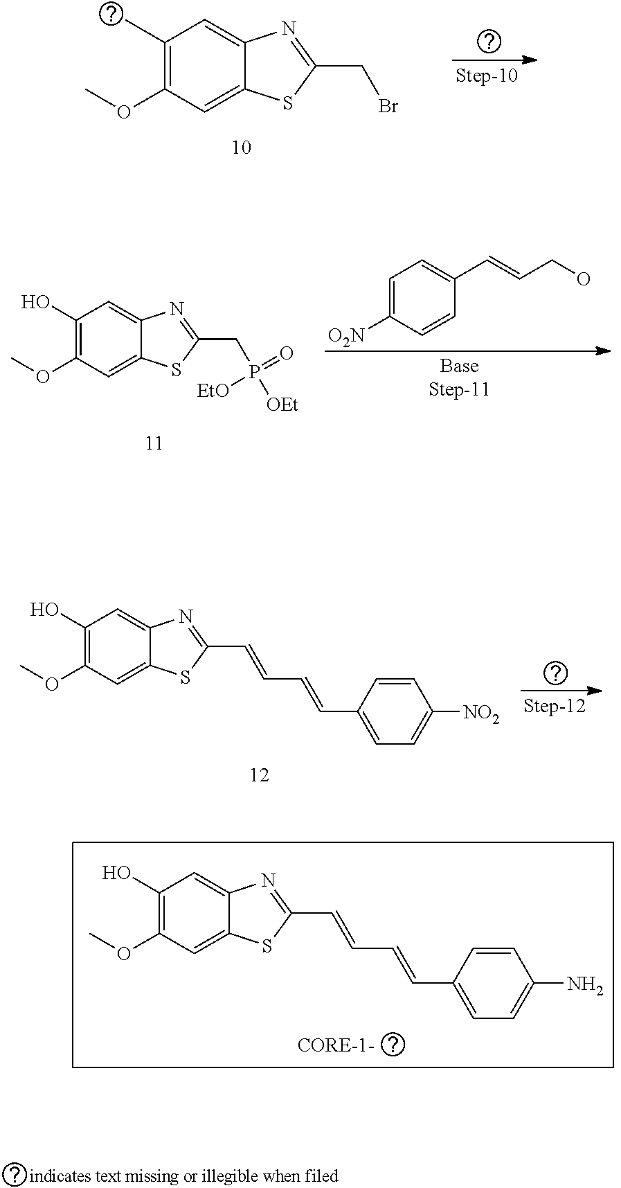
C1(C)=C(OC)C=C2C(=C1)N=C(CBr)S2.C1(O)=C(OC)C=C2C(=C1)N=C(CP([EtO])(=O)[OEt])S2.C1=C([O2N])C=CC(C=CCO)=C1.C1(O)=C(OC)C=C2C(=C1)N=C(C=CC=CC1=CC=C([NO2])C=C1)S2.C1(O)=C(OC)C=C2C(=C1)N=C(C=CC=CC1=CC=C(N)C=C1)S2
